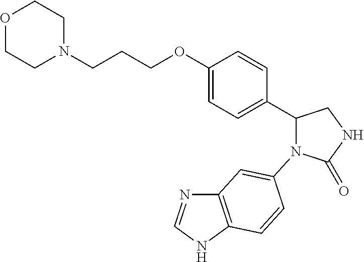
C12=C(NC=N1)C=CC(N1C(=O)NCC1C1=CC=C(OCCCN3CCOCC3)C=C1)=C2
